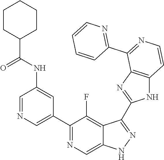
C1=NC=C(C2=NC=C3C(=C2F)C(C2=NC4=C(N2)C=CN=C4C2=NC=CC=C2)=NN3)C=C1NC(C1CCCCC1)=O
